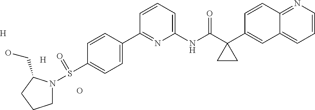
C1=CC(C2=NC(NC(C3(C4=CC5=CC=CN=C5C=C4)CC3)=O)=CC=C2)=CC=C1S(N1CCCC1CO)=O.O.[H].[H]
